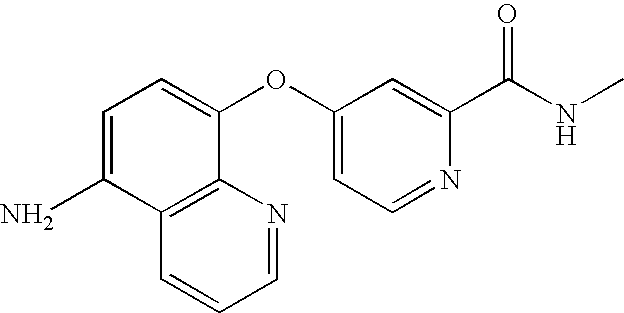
C12=C(C(OC3=CC=NC(C(NC)=O)=C3)=CC=C1N)N=CC=C2
